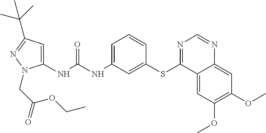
C1(NC(NC2=CC=CC(SC3=NC=NC4=CC(OC)=C(OC)C=C34)=C2)=O)=CC(C(C)(C)C)=NN1CC(=O)OCC
